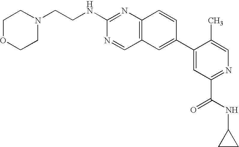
C12=C(C=C(C3=CC(C(NC4CC4)=O)=NC=C3C)C=C1)C=NC(NCCN1CCOCC1)=N2
